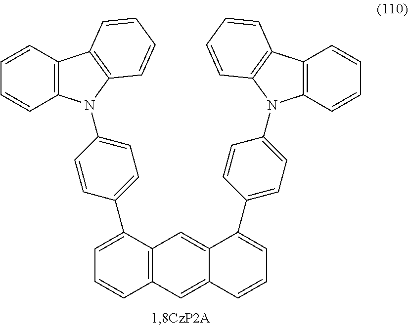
C1=C(C2=CC=C(N3C4=C(C=CC=C4)C4=C3C=CC=C4)C=C2)C2=C(C=C1)C=C1C(=C2)C(C2=CC=C(N3C4=C(C=CC=C4)C4=C3C=CC=C4)C=C2)=CC=C1
